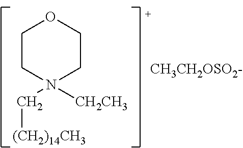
C1CN(C[(CH2)14CH3])([CH2CH3])CCO1.[CH3CH2OSO2-]
